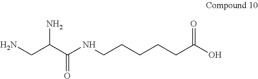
NCC(C(NCCCCCC(O)=O)=O)N
